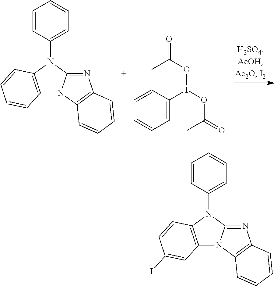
C1=CC(N2C3=C(N4C2=NC2=C4C=CC=C2)C=CC=C3)=CC=C1.C1=CC=CC=C1I(OC(C)=O)OC(C)=O.C1=CC(N2C3=C(N4C2=NC2=C4C=CC=C2)C=C(I)C=C3)=CC=C1
